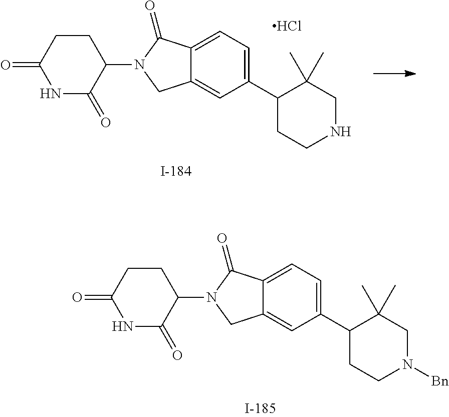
C12=CC(C3CCN([Bn])CC3(C)C)=CC=C1C(=O)N(C1CCC(=O)NC1=O)C2.C12=CC(C3CCNCC3(C)C)=CC=C1C(=O)N(C1CCC(=O)NC1=O)C2.Cl
